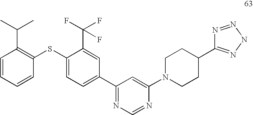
C1=CC=CC(SC2=CC=C(C3=NC=NC(N4CCC(C5=NNN=N5)CC4)=C3)C=C2C(F)(F)F)=C1C(C)C
